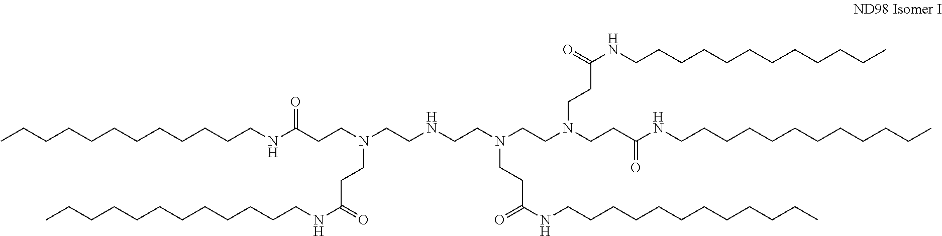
CCCCCCCCCCCCNC(CCN(CCNCCN(CCC(=O)NCCCCCCCCCCCC)CCN(CCC(NCCCCCCCCCCCC)=O)CCC(=O)NCCCCCCCCCCCC)CCC(=O)NCCCCCCCCCCCC)=O
